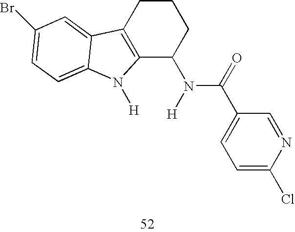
C12=C(CCCC1N(C(=O)C1=CC=C(Cl)N=C1)[H])C1=CC(Br)=CC=C1N2[H]
